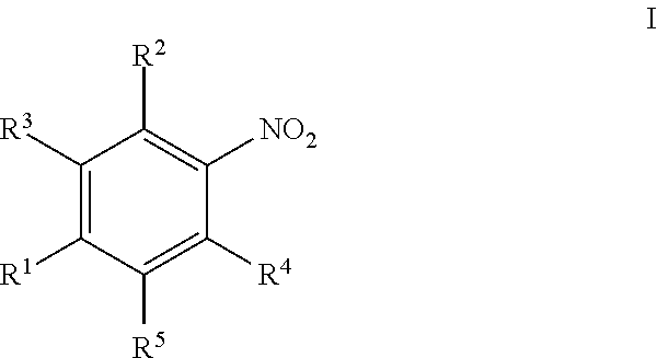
C1([R3])=C([R1])C([R5])=C([R4])C([NO2])=C1[R2]
